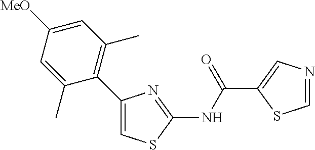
C1(C2=C(C)C=C([MeO])C=C2C)=CSC(NC(C2=CN=CS2)=O)=N1
